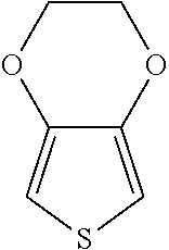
C12=CSC=C1OCCO2
